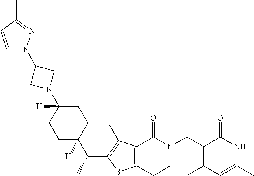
C12=C(C(C)=C(C(C)C3([H])CCC(N4CC(N5C=CC(C)=N5)C4)([H])CC3)S1)C(=O)N(CC1=C(C)C=C(C)NC1=O)CC2
